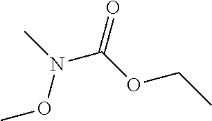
CON(C(OCC)=O)C
